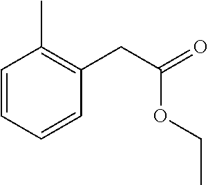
C1=CC=CC(CC(=O)OCC)=C1C
